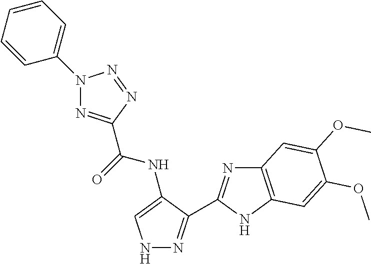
N1N=C(C2=NC3=C(N2)C=C(OC)C(OC)=C3)C(NC(=O)C2=NN(C3=CC=CC=C3)N=N2)=C1
